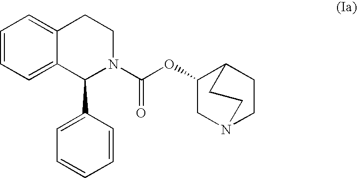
C1=CC=C2C(=C1)CCN(C(=O)OC1CN3CCC1CC3)C2C1=CC=CC=C1
